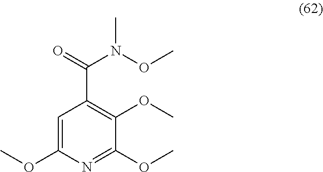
C1=C(OC)N=C(OC)C(OC)=C1C(=O)N(OC)C
